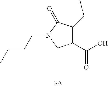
C1(CC)C(C(O)=O)CN(CCCC)C1=O
